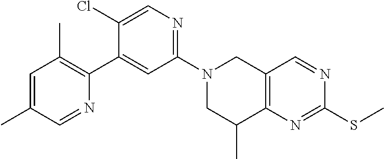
N1(C2=NC=C(Cl)C(C3=C(C)C=C(C)C=N3)=C2)CC(C)C2=C(C1)C=NC(SC)=N2
